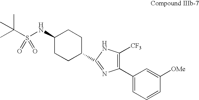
C1(NS(C(C)(C)C)(=O)=O)CCC(C2=NC(C3=CC=CC([OMe])=C3)=C([CF3])N2)CC1
